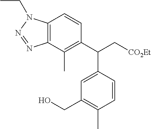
C1=CC2=C(C(C)=C1C(C[CO2Et])C1=CC(CO)=C(C)C=C1)N=NN2CC
